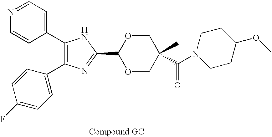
C1(C2=CC=NC=C2)=C(C2=CC=C(F)C=C2)N=C(C2OCC(C)(C(N3CCC(OC)CC3)=O)CO2)N1
